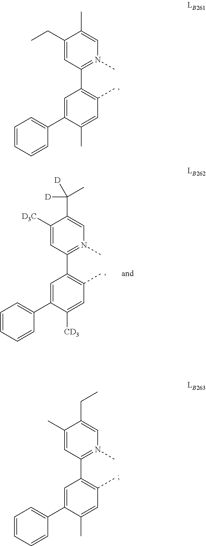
C1=C(C2=CC=CC=C2)C(C)=CC(C)=C1C1=N(C)C=C(C)C(CC)=C1.C1=C(C2=CC=CC=C2)C(C)=CC(C)=C1C1=N(C)C=C(CC)C(C)=C1.C1=C(C2=CC=CC=C2)C([CD3])=CC(C)=C1C1=N(C)C=C(C([D])([D])C)C([D3C])=C1
